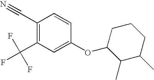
C1(C#N)=C(C(F)(F)F)C=C(OC2CCCC(C)C2C)C=C1
